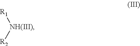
[R1][NH(III)][R2]
